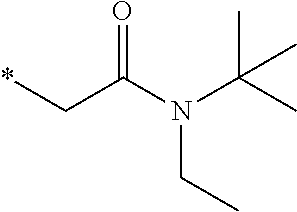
*CC(N(C(C)(C)C)CC)=O
